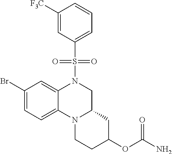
C1(Br)=CC=C2C(=C1)N(S(=O)(=O)C1=CC=CC([F3C])=C1)CC1N2CCC(OC(N)=O)C1
